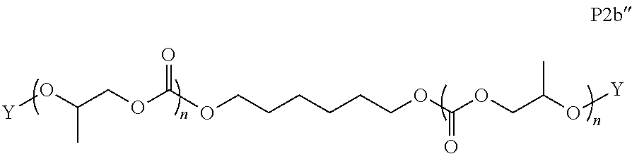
O(C(OCC(O[Y])C)=O)CCCCCCOC(OCC(O[Y])C)=O
